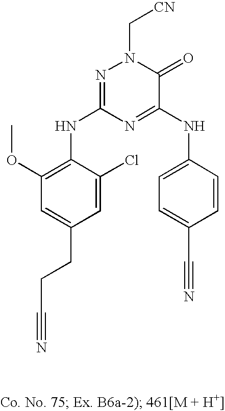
C1=C(CCC#N)C=C(Cl)C(NC2=NN(C[CN])C(=O)C(NC3=CC=C(C#N)C=C3)=N2)=C1OC
